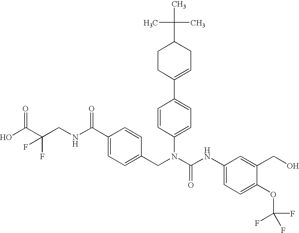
OC(C(CNC(C1=CC=C(CN(C(NC2=CC=C(OC(F)(F)F)C(CO)=C2)=O)C2=CC=C(C3=CCC(C(C)(C)C)CC3)C=C2)C=C1)=O)(F)F)=O
